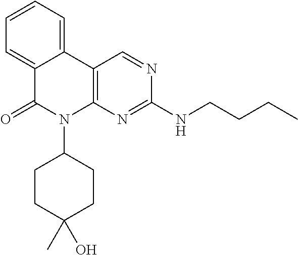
C1=CC=C2C(=C1)C(=O)N(C1CCC(C)(O)CC1)C1=C2C=NC(NCCCC)=N1
